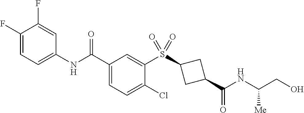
C1(F)=CC=C(NC(C2=CC=C(Cl)C(S(=O)(=O)C3CC(C(NC(CO)[Me])=O)C3)=C2)=O)C=C1F
